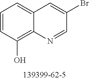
C12=C(O)C=CC=C1C=C(Br)C=N2
